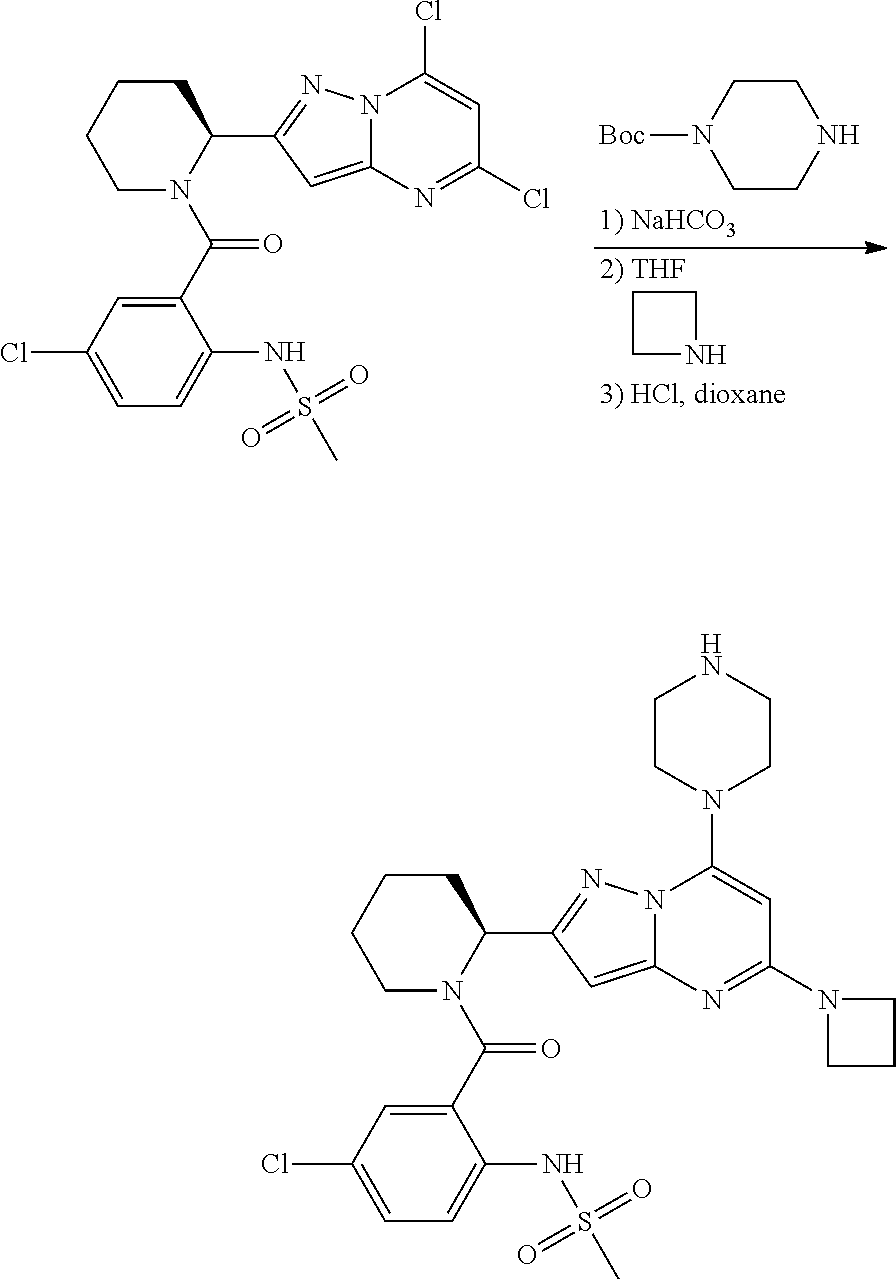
C1CCC(C2=NN3C(=C2)N=C(N2CCC2)C=C3N2CCNCC2)N(C(C2=CC(Cl)=CC=C2NS(C)(=O)=O)=O)C1.C1CCC(C2=NN3C(=C2)N=C(Cl)C=C3Cl)N(C(C2=CC(Cl)=CC=C2NS(C)(=O)=O)=O)C1.C1CNCCN1[Boc].C1NCC1
